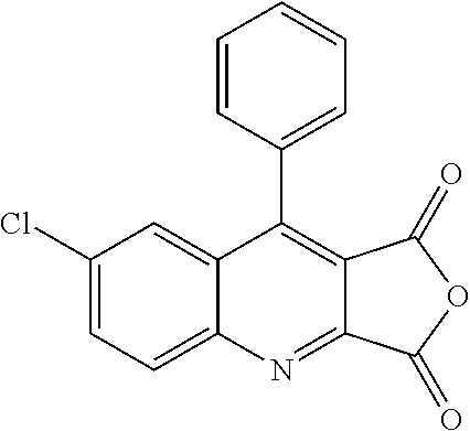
C1(Cl)=CC=C2C(=C1)C(C1=CC=CC=C1)=C1C(=N2)C(=O)OC1=O
